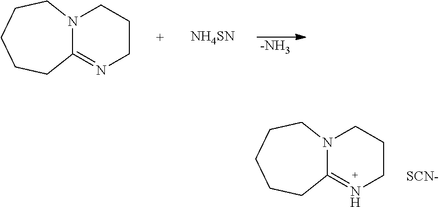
[-NH3].C12=NCCCN1CCCCC2.[NH4SN].C12=NCCCN1CCCCC2.[SCN-]
